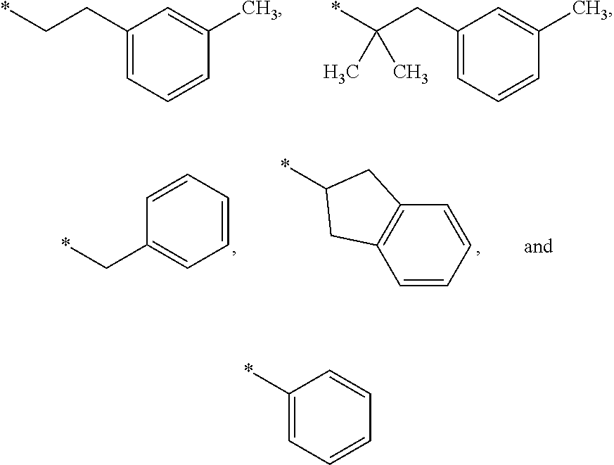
C1(CC*)=CC=CC(C)=C1.C1(CC(*)(C)C)=CC=CC(C)=C1.*CC1=CC=CC=C1.C1=CC=CC2=C1CC(*)C2.C1(*)=CC=CC=C1
